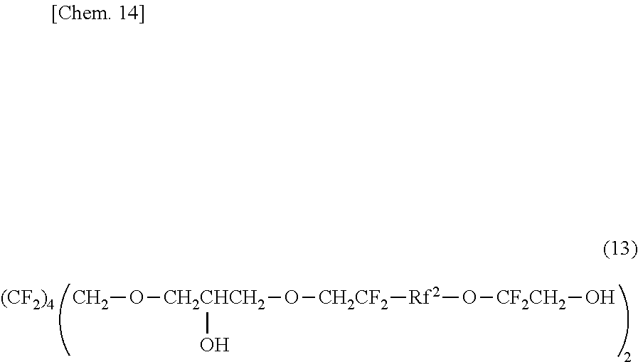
[(CF2)4].CO[CH2CHCH2](O[CH2CF2][Rf2]O[CF2CH2]O)O
